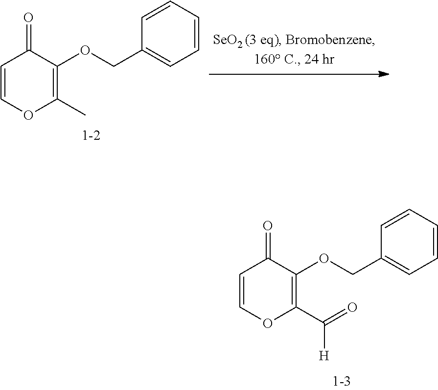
C1=COC(C)=C(OCC2=CC=CC=C2)C1=O.C1=COC(C(=O)[H])=C(OCC2=CC=CC=C2)C1=O
